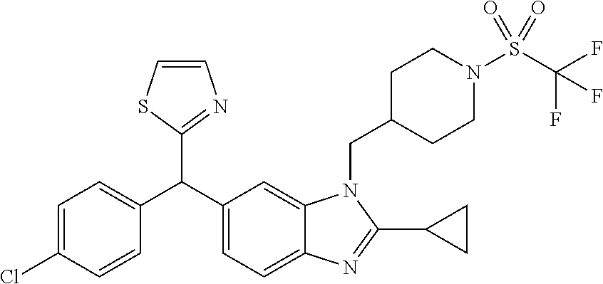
C(C1=CC=C2C(=C1)N(CC1CCN(S(C(F)(F)F)(=O)=O)CC1)C(C1CC1)=N2)(C1=CC=C(Cl)C=C1)C1=NC=CS1
